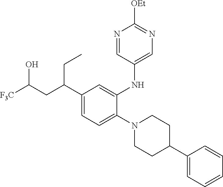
N1(C2=CC=C(C(CC([F3C])O)CC)C=C2NC2=CN=C([OEt])N=C2)CCC(C2=CC=CC=C2)CC1
